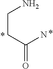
C(CC(=O)N)N
